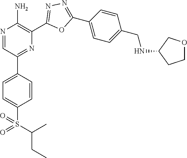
N1=CC(C2=CC=C(S(=O)(C(CC)C)=O)C=C2)=NC(C2=NN=C(C3=CC=C(CNC4CCOC4)C=C3)O2)=C1N
